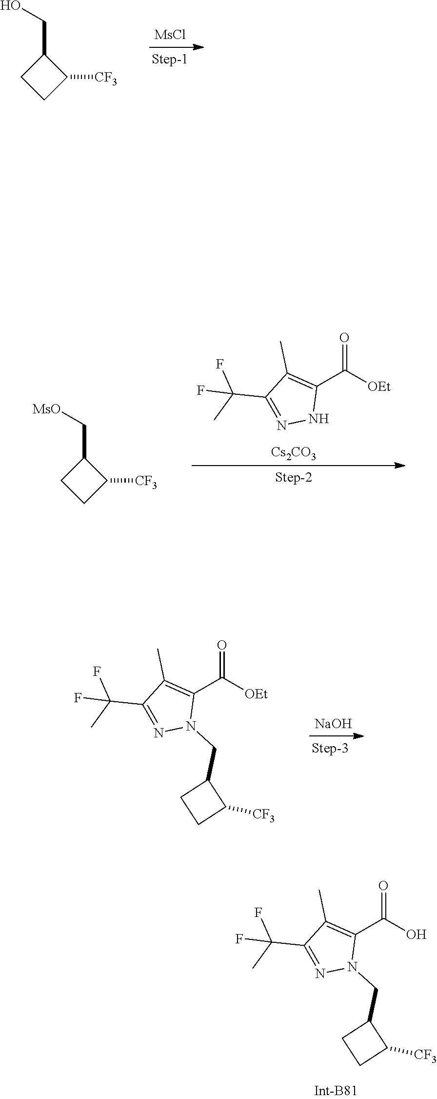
[MsCl].C1CC([CF3])C1CO.C1CC([CF3])C1C[MsO].O=C([OEt])C1=C(C)C(C(F)(C)F)=NN1.[Cs2CO3].[NaOH].O=C([OEt])C1=C(C)C(C(F)(C)F)=NN1CC1CCC1[CF3].O=C(O)C1=C(C)C(C(F)(C)F)=NN1CC1CCC1[CF3]
